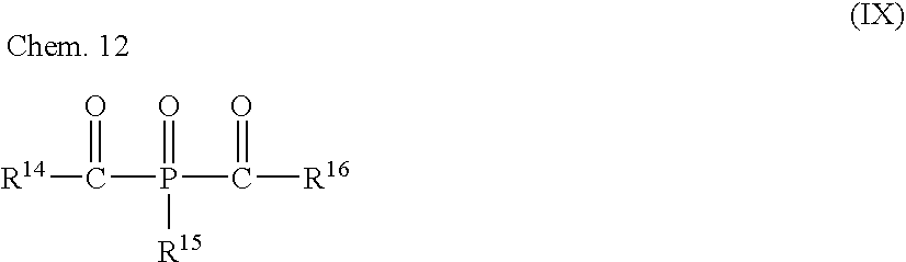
[R14]C(P(C([R16])=O)([R15])=O)=O
